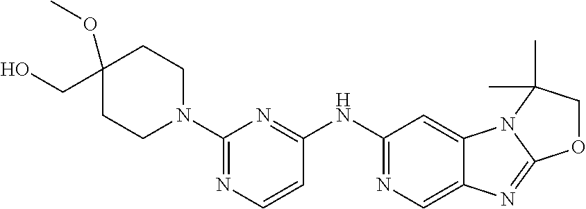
C1C(CO)(OC)CCN(C2=NC=CC(NC3=NC=C4C(=C3)N3C(=N4)OCC3(C)C)=N2)C1
